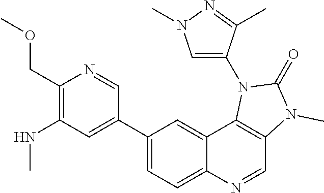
N(C1=C(COC)N=CC(C2=CC=C3C(=C2)C2=C(C=N3)N(C)C(=O)N2C2=CN(C)N=C2C)=C1)C
